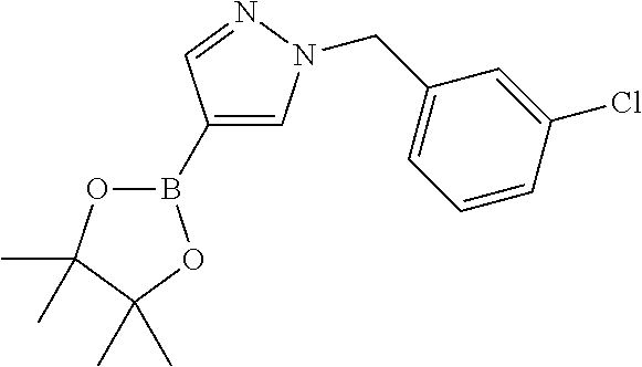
O1B(C2=CN(CC3=CC=CC(Cl)=C3)N=C2)OC(C)(C)C1(C)C
